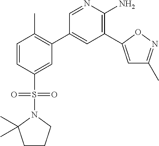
C1=CC(S(=O)(=O)N2CCCC2(C)C)=CC(C2=CC(C3=CC(C)=NO3)=C(N)N=C2)=C1C
